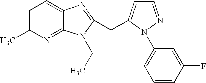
C1=C(C)N=C2C(=C1)N=C(CC1=CC=NN1C1=CC=CC(F)=C1)N2CC
